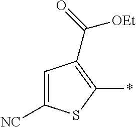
C1([NC])=CC(C(=O)[OEt])=C(*)S1
